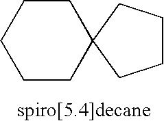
C1CCCCC12CCCC2
